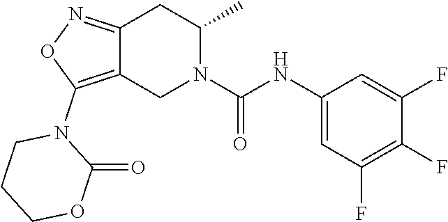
C12=C(N3CCCOC3=O)ON=C1CC(C)N(C(NC1=CC(F)=C(F)C(F)=C1)=O)C2
